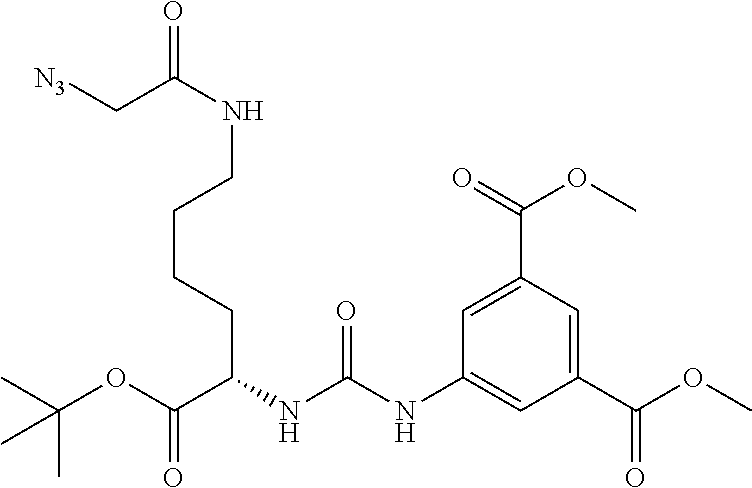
C(NC(NC1=CC(C(=O)OC)=CC(C(OC)=O)=C1)=O)(CCCCNC(C[N3])=O)C(OC(C)(C)C)=O
